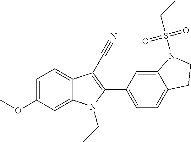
C1=C2C(=CC=C1OC)C(C#N)=C(C1=CC=C3C(=C1)N(S(CC)(=O)=O)CC3)N2CC
